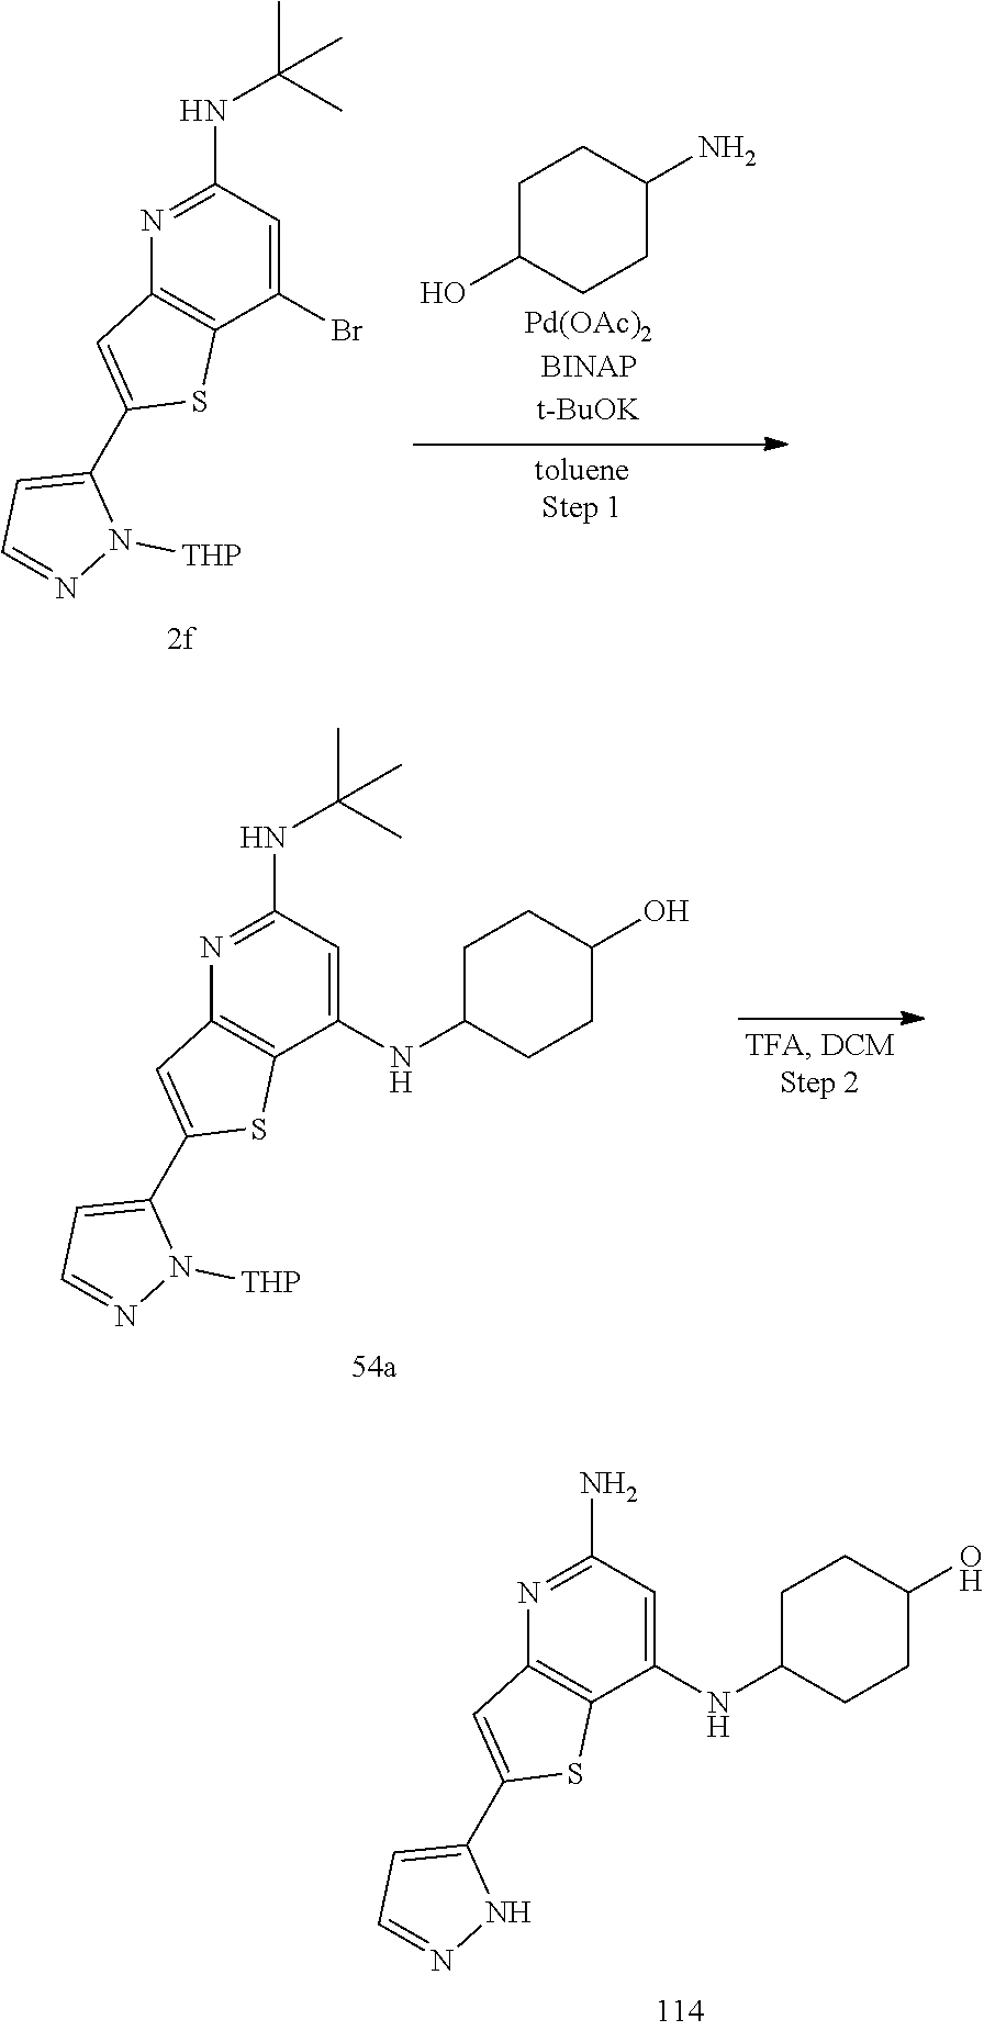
N1=C(N)C=C(NC2CCC(O)CC2)C2=C1C=C(C1=CC=NN1)S2.N1=C(NC(C)(C)C)C=C(Br)C2=C1C=C(C1=CC=NN1[THP])S2.C1C(O)CCC(N)C1.N1=C(NC(C)(C)C)C=C(NC2CCC(O)CC2)C2=C1C=C(C1=CC=NN1[THP])S2
